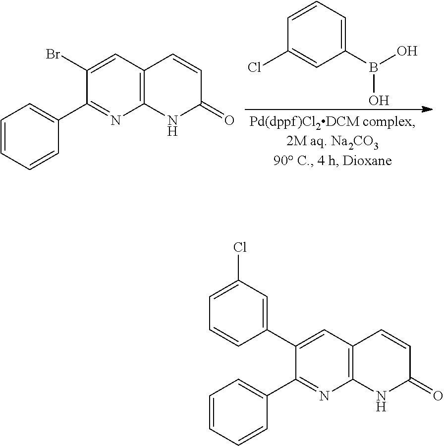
C1=CC=C(B(O)O)C=C1Cl.C1(Br)=CC2=C(N=C1C1=CC=CC=C1)NC(=O)C=C2.C1(C2=CC(Cl)=CC=C2)=CC2=C(N=C1C1=CC=CC=C1)NC(=O)C=C2
